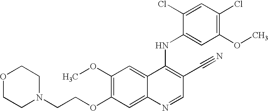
O1CCN(CCOC2=C(OC)C=C3C(=C2)N=CC(C#N)=C3NC2=CC(OC)=C(Cl)C=C2Cl)CC1
